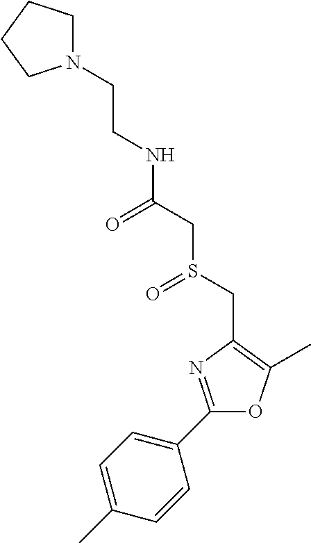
C(CN1CCCC1)NC(CS(CC1=C(C)OC(C2=CC=C(C)C=C2)=N1)=O)=O
